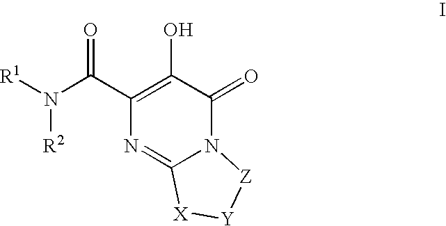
[R1]N(C(C1=C(O)C(=O)N2C(=N1)[X][Y][Z]2)=O)[R2]
